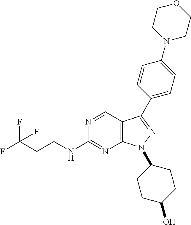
N1=CC2=C(N=C1NCCC(F)(F)F)N(C1CCC(O)CC1)N=C2C1=CC=C(N2CCOCC2)C=C1
